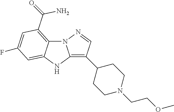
N12C3=C(C(N)=O)C=C(F)C=C3NC1=C(C1CCN(CCOC)CC1)C=N2
